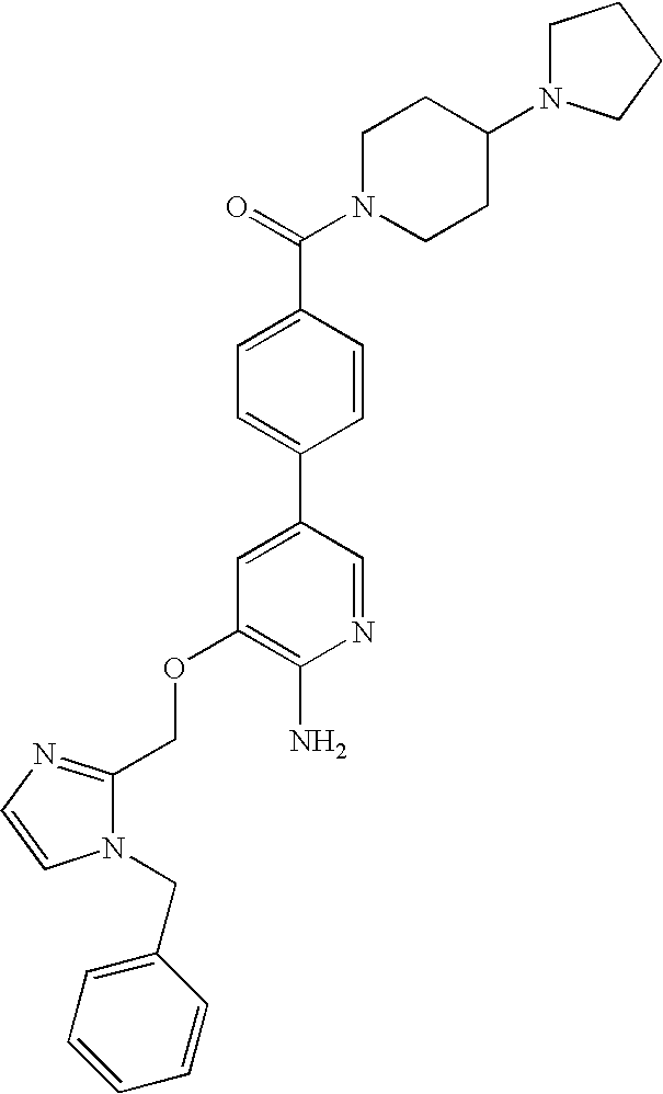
C(OC1=C(N)N=CC(C2=CC=C(C(=O)N3CCC(N4CCCC4)CC3)C=C2)=C1)C1=NC=CN1CC1=CC=CC=C1
